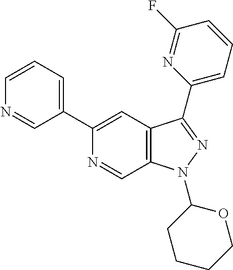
C1(C2=CC3=C(C=N2)N(C2CCCCO2)N=C3C2=CC=CC(F)=N2)=CC=CN=C1
